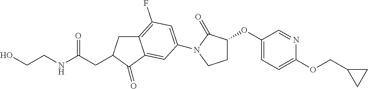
C12=C(F)C=C(N3C(=O)C(OC4=CC=C(OCC5CC5)N=C4)CC3)C=C1C(=O)C(CC(NCCO)=O)C2
